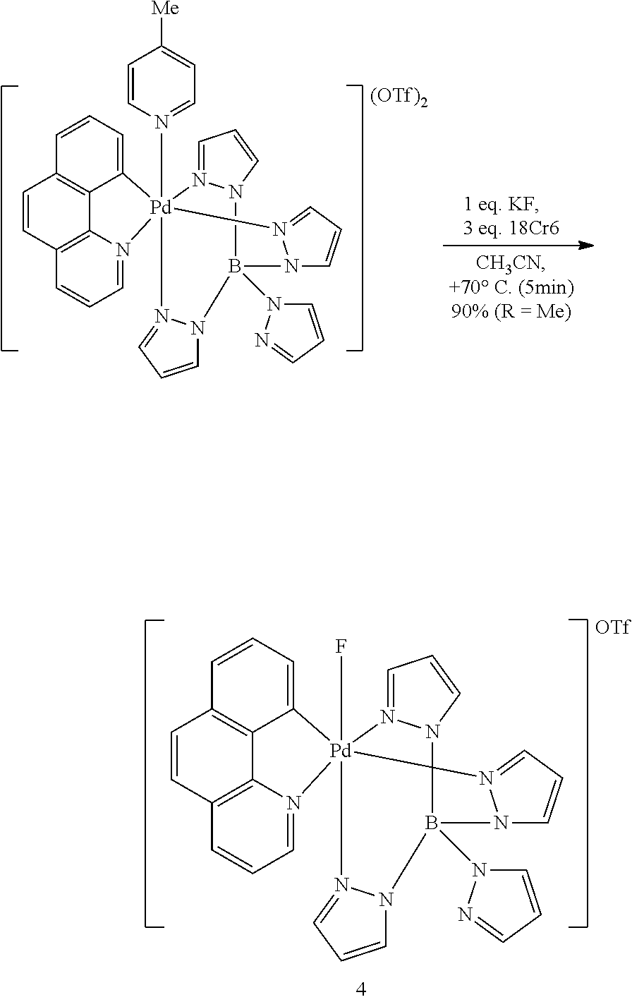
[OTf].C1=CC2=C3C4=C1C=CC=C4[Pd]14(F)(N3=CC=C2)N2=CC=CN2B(N2C=CC=N2)(N2C=CC=N12)N1C=CC=N41.C1=CC2=C3C4=C1C=CC=C4[Pd]14(N5=CC=C([Me])C=C5)(N3=CC=C2)N2=CC=CN2B(N2C=CC=N2)(N2C=CC=N12)N1C=CC=N41.[(OTf)2]
